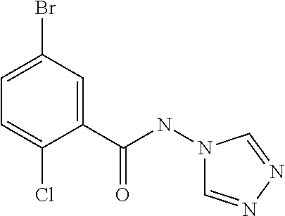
C1(C(NN2C=NN=C2)=O)=CC(Br)=CC=C1Cl
